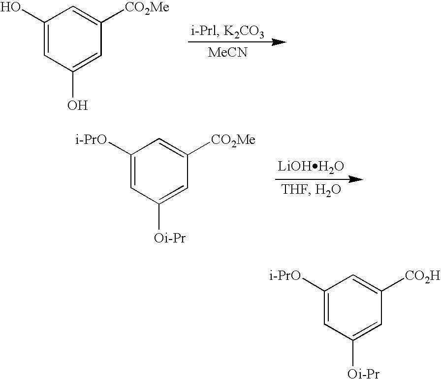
C1(O)=CC(O)=CC([CO2Me])=C1.[MeCN].[LiOHH2O].C1([i-PrO])=CC([Oi-Pr])=CC([CO2Me])=C1.C1([i-PrO])=CC([Oi-Pr])=CC([CO2H])=C1
